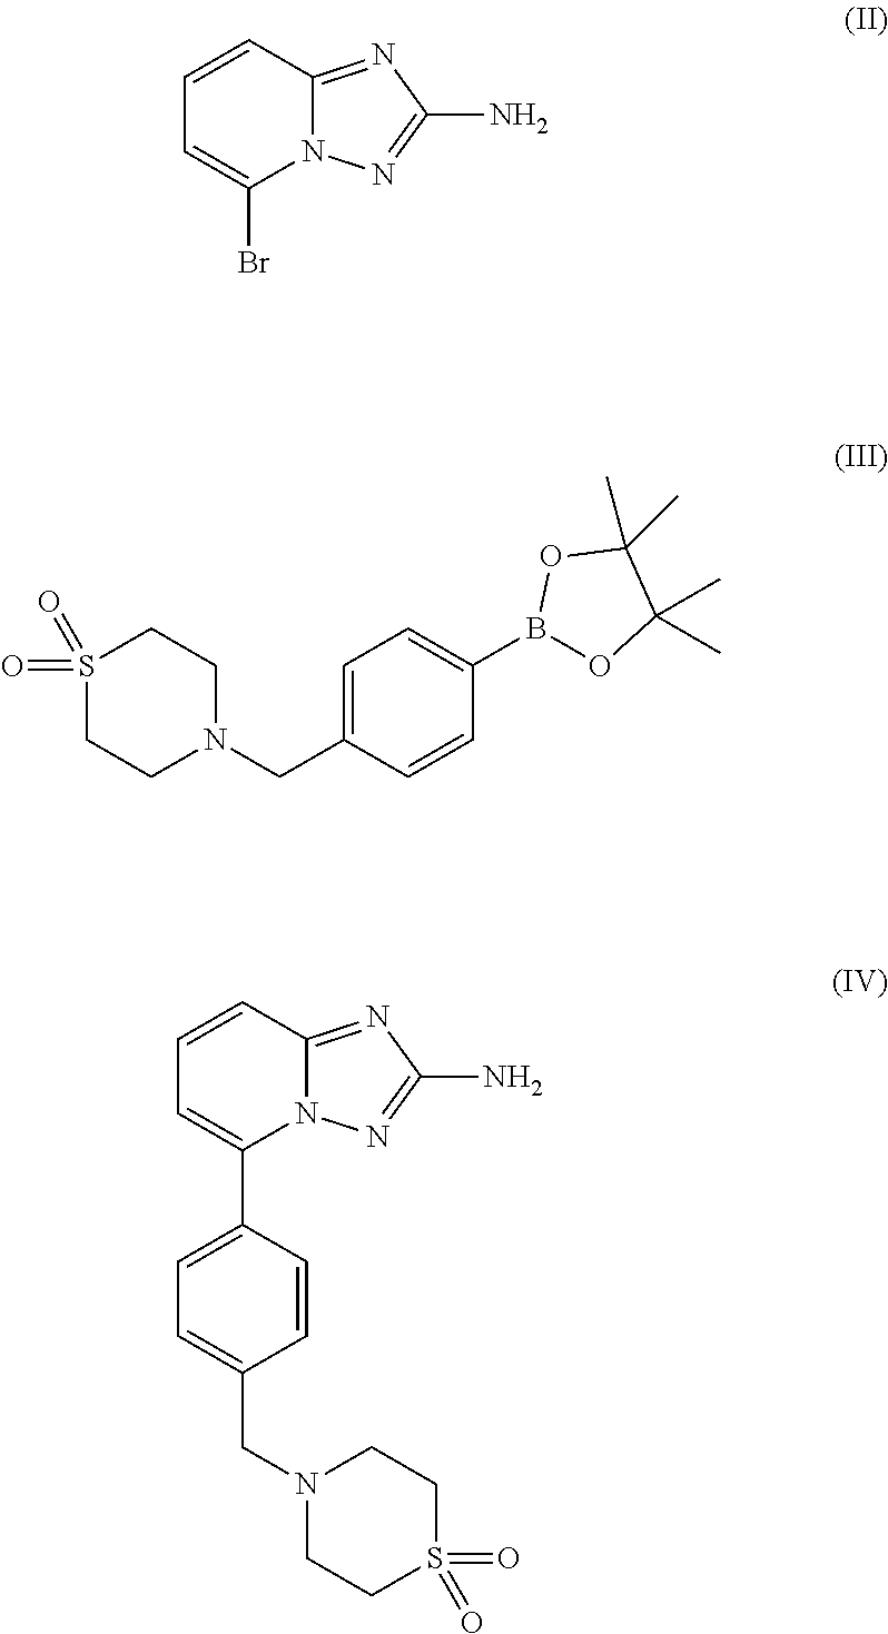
C1=CC2=NC(N)=NN2C(Br)=C1.C1=C(CN2CCS(=O)(=O)CC2)C=CC(B2OC(C)(C)C(C)(C)O2)=C1.C1=CC2=NC(N)=NN2C(C2=CC=C(CN3CCS(=O)(=O)CC3)C=C2)=C1
